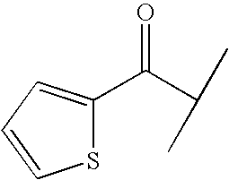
C(C(C)C)(=O)C1=CC=CS1
